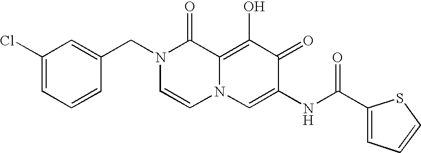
C1(Cl)=CC=CC(CN2C=CN3C(=C(O)C(=O)C(NC(=O)C4=CC=CS4)=C3)C2=O)=C1
